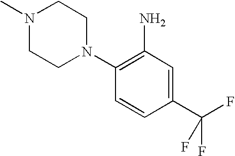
N1(C)CCN(C2=C(N)C=C(C(F)(F)F)C=C2)CC1
